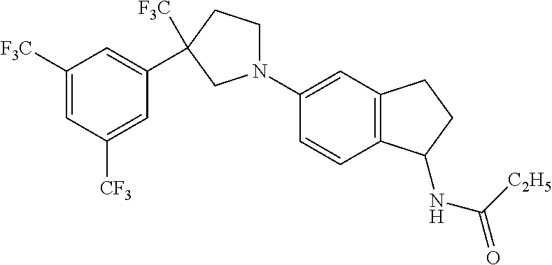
C1([F3C])=CC([CF3])=CC(C2([F3C])CCN(C3=CC4=C(C=C3)C(NC([C2H5])=O)CC4)C2)=C1
